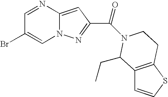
C1=NC2=CC(C(=O)N3CCC4=C(C=CS4)C3CC)=NN2C=C1Br
